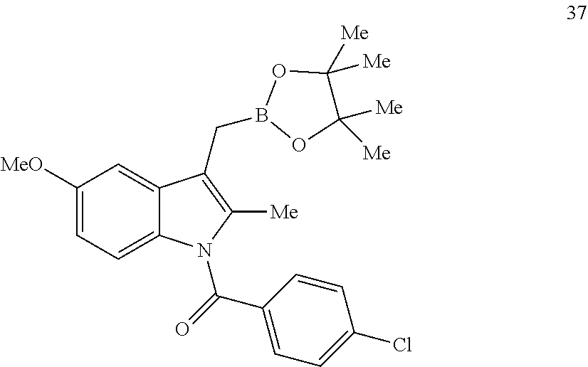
C1([MeO])=CC=C2C(=C1)C(CB1OC([Me])([Me])C([Me])([Me])O1)=C([Me])N2C(C1=CC=C(Cl)C=C1)=O
